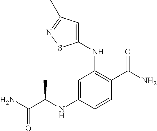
C1(NC(C(N)=O)C)=CC(NC2=CC(C)=NS2)=C(C(N)=O)C=C1
